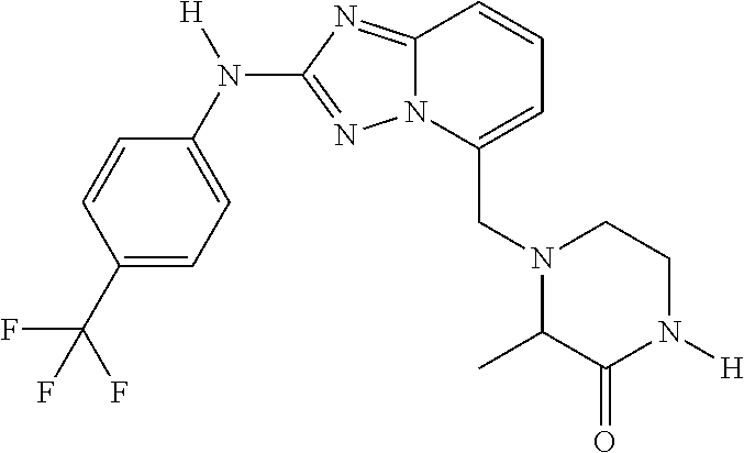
C1=CC(C(F)(F)F)=CC=C1N([H])C1=NN2C(=N1)C=CC=C2CN1C(C)C(=O)N([H])CC1
